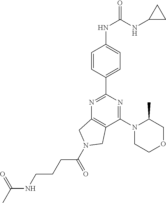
C1(NC(=O)NC2CC2)=CC=C(C2=NC3=C(C(N4CCOCC4C)=N2)CN(C(=O)CCCNC(C)=O)C3)C=C1
